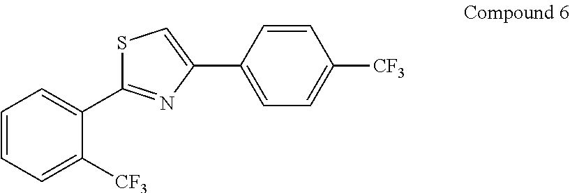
C1=CC=C([CF3])C(C2=NC(C3=CC=C([CF3])C=C3)=CS2)=C1
